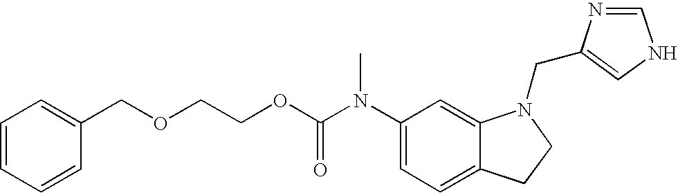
C1(N(C(OCCOCC2=CC=CC=C2)=O)C)=CC=C2C(=C1)N(CC1=CNC=N1)CC2
